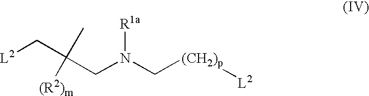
[L2]CC([(R2)m])(C)CN(C[(CH2)p][L2])[R1a]
